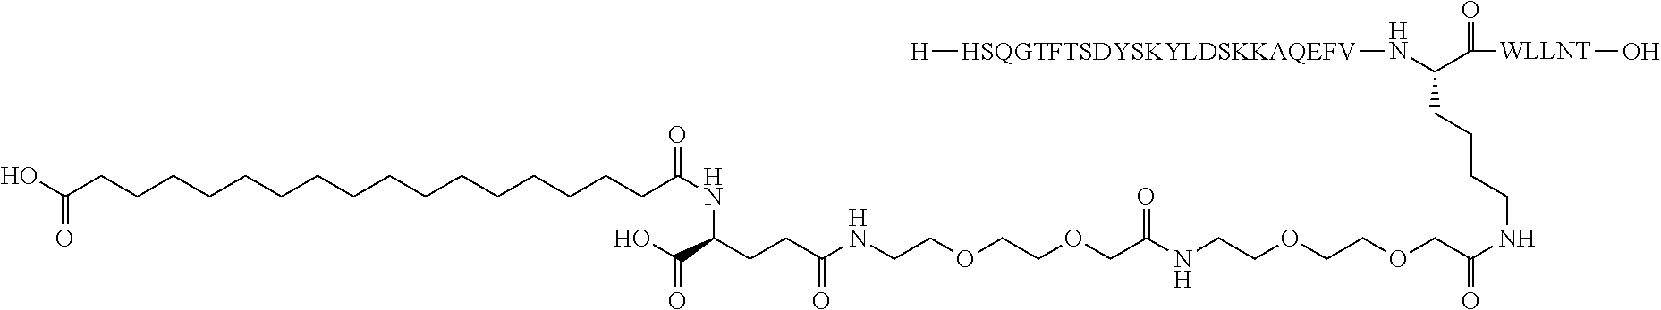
C(CCC(NCCOCCOCC(NCCOCCOCC(NCCCCC(N[HSQGTFTSDYSKYLDSKKAQEFV][H])C(=O)[WLLNT]O)=O)=O)=O)(NC(CCCCCCCCCCCCCCCCC(O)=O)=O)C(=O)O
